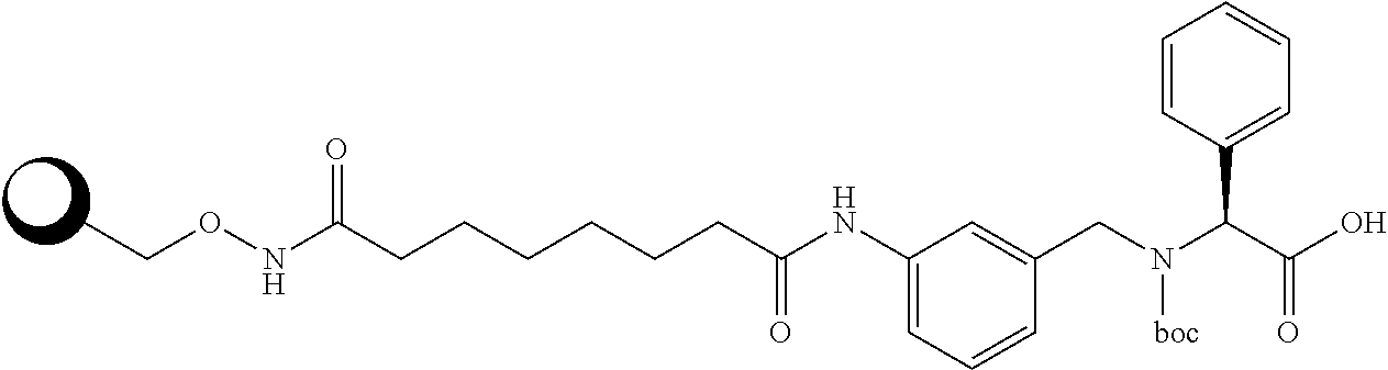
C1=C(NC(CCCCCCC(NOCC)=O)=O)C=C(CN(C(C(O)=O)C2=CC=CC=C2)[boc])C=C1
